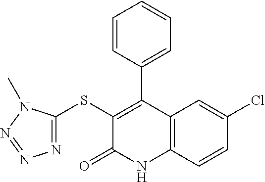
C1(SC2=NN=NN2C)=C(C2=CC=CC=C2)C2=C(NC1=O)C=CC(Cl)=C2
